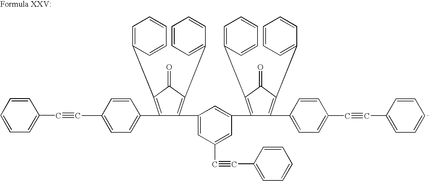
C1(C2=CC=C(C#CC3=CC=CC=C3)C=C2)=C(C2=CC=CC=C2)C(=O)C(C2=CC=CC=C2)=C1C1=CC(C#CC2=CC=CC=C2)=CC(C2=C(C3=CC=CC=C3)C(=O)C(C3=CC=CC=C3)=C2C2=CC=C(C#CC3=CC=CC=C3)C=C2)=C1
